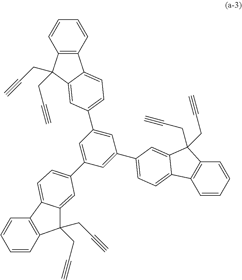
C12=C(C=CC=C1)C1=CC=C(C3=CC(C4=CC=C5C6=C(C=CC=C6)C(CC#C)(CC#C)C5=C4)=CC(C4=CC=C5C(=C4)C(CC#C)(CC#C)C4=C5C=CC=C4)=C3)C=C1C2(CC#C)CC#C
